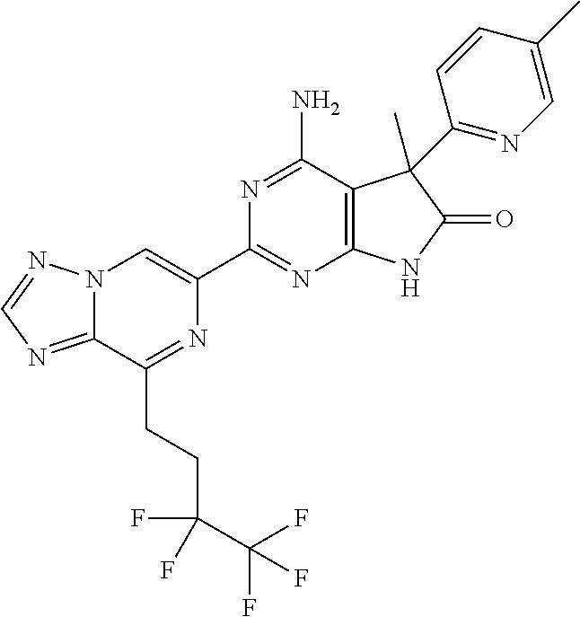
C12=NC=NN1C=C(C1=NC3=C(C(N)=N1)C(C)(C1=NC=C(C)C=C1)C(=O)N3)N=C2CCC(F)(C(F)(F)F)F
